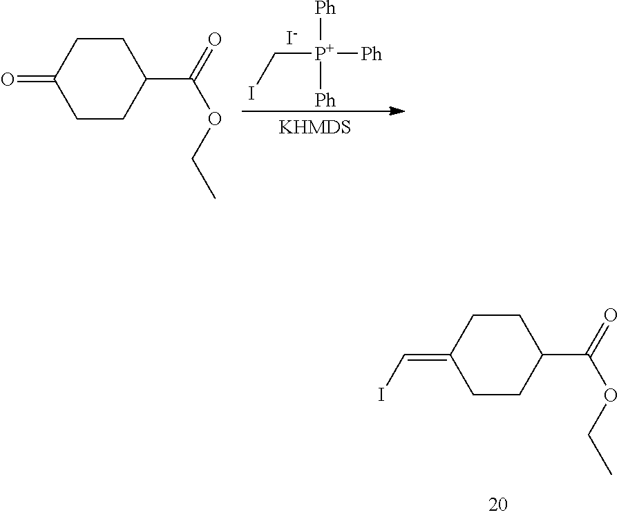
C1CC(C(OCC)=O)CCC1=CI.C([P+]([Ph])([Ph])[Ph])I.[I-].C1CC(C(OCC)=O)CCC1=O
